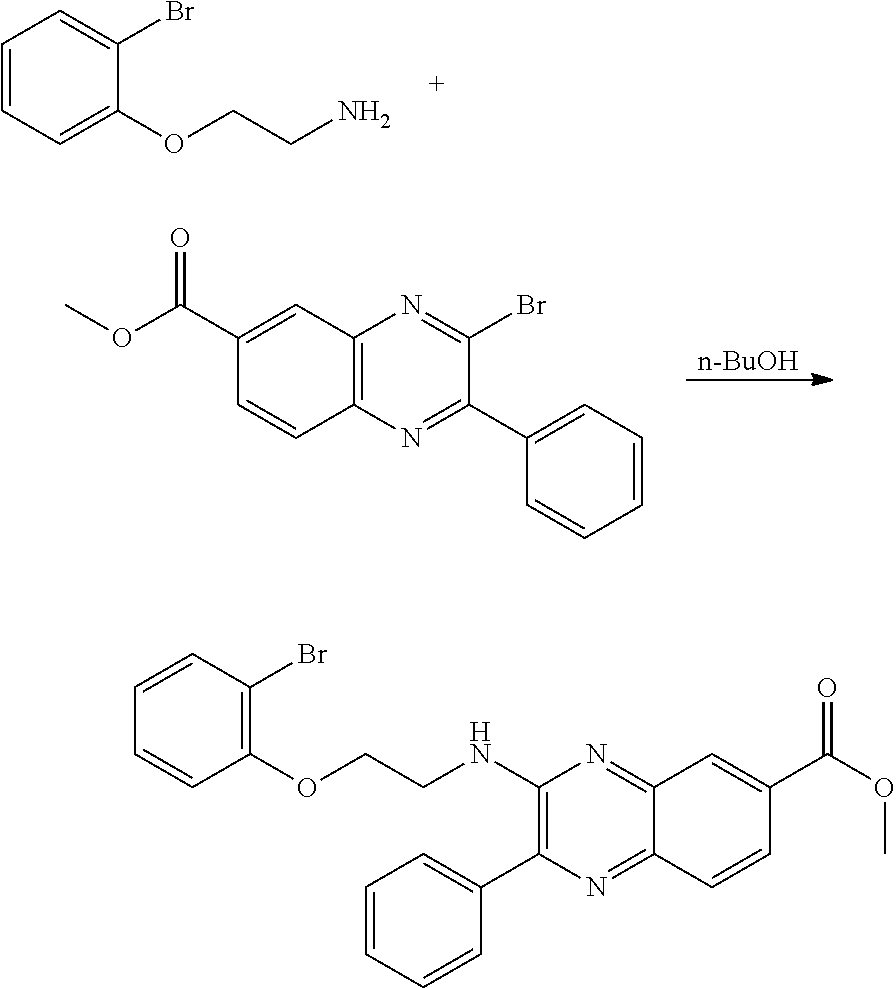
C1=CC=C(OCCN)C(Br)=C1.C12=C(N=C(C3=CC=CC=C3)C(Br)=N1)C=CC(C(OC)=O)=C2.[n-BuOH].C1(NCCOC2=C(Br)C=CC=C2)=C(C2=CC=CC=C2)N=C2C(=N1)C=C(C(OC)=O)C=C2
